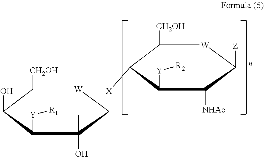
C1([CH2OH])C([X]C2[W]C([CH2OH])C(O)C([Y][R1])C2(O)C)C([Y][R2])C([NHAc])C([Z])[W]1
